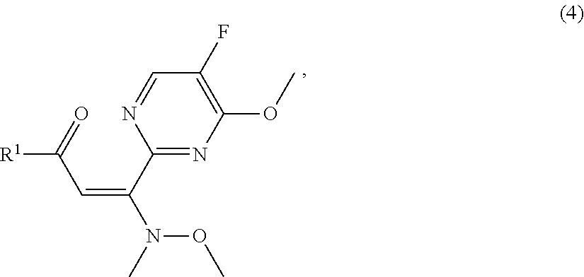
[R1]C(=O)C=C(N(OC)C)C1=NC(OC)=C(F)C=N1
